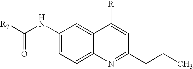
C1(NC([R7])=O)=CC=C2C(=C1)C([R])=CC(CCC)=N2
